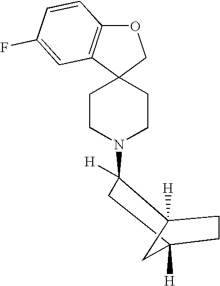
O1C2=C(C3(C1)CCN(C1([H])C4([H])CCC([H])(C1)C4)CC3)C=C(F)C=C2
